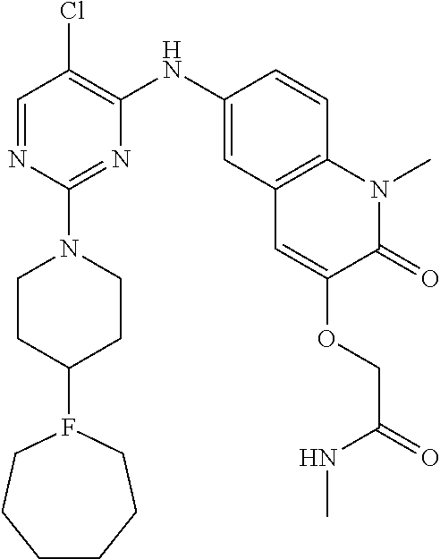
C1=NC(N2CCC(F3CCCCCC3)CC2)=NC(NC2=CC3=C(C=C2)N(C)C(=O)C(OCC(NC)=O)=C3)=C1Cl
